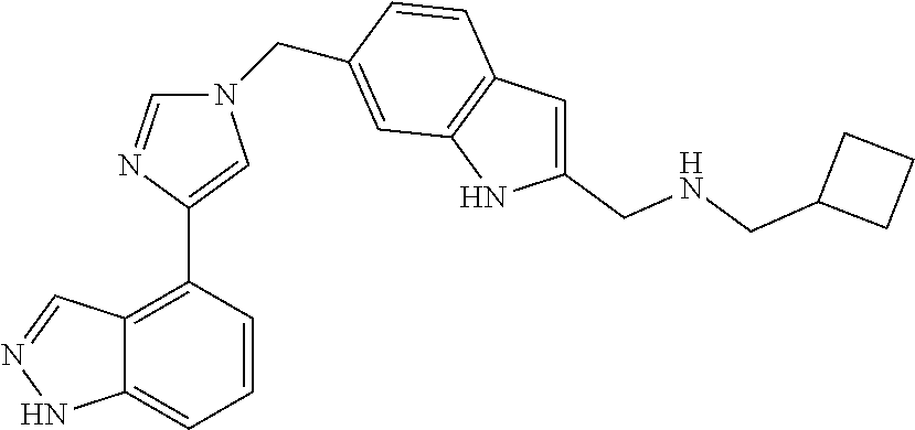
C12=CC=CC(C3=CN(CC4=CC5=C(C=C4)C=C(CNCC4CCC4)N5)C=N3)=C1C=NN2
